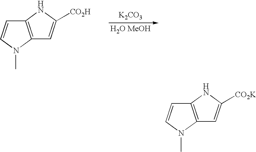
C12=C(N(C)C=C1)C=C([CO2H])N2.[K2CO3].[H2O MeOH].C12=C(N(C)C=C1)C=C([CO2K])N2
